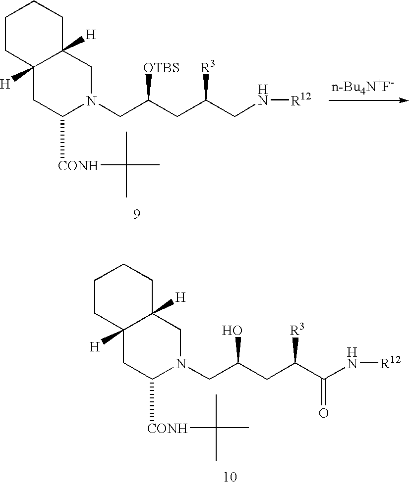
C1CC2([H])C([H])(CC1)CN(CC(CC(CN[R12])[R3])[OTBS])C([CONH]C(C)(C)C)C2.[n-Bu4N+F-].C1CC2([H])C([H])(CC1)CN(CC(CC(C(N[R12])=O)[R3])O)C([CONH]C(C)(C)C)C2
